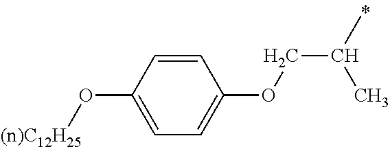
C1=CC(O[(n)C12H25])=CC=C1OCC(C)C
